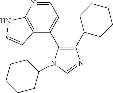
C1(C2CCCCC2)=C(C2=CC=NC3=C2C=CN3)N(C2CCCCC2)C=N1
